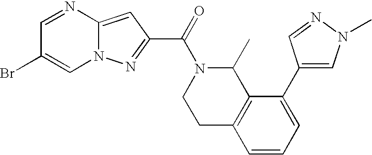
C1=NC2=CC(C(=O)N3CCC4=C(C3C)C(C3=CN(C)N=C3)=CC=C4)=NN2C=C1Br
